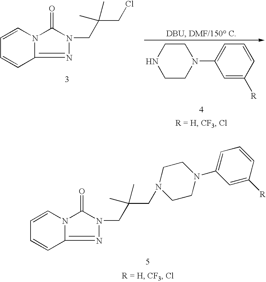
C1=CN2C(=O)N(CC(CCl)(C)C)N=C2C=C1.C1CN(C2=CC=CC([R])=C2)CCN1.C1=CN2C(=O)N(CC(CN3CCN(C4=CC=CC([R])=C4)CC3)(C)C)N=C2C=C1
